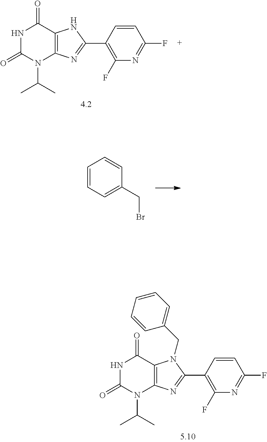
N1C(=O)N(C(C)C)C2=C(C1=O)N(CC1=CC=CC=C1)C(C1=C(F)N=C(F)C=C1)=N2.N1C(=O)N(C(C)C)C2=C(C1=O)NC(C1=C(F)N=C(F)C=C1)=N2.C1=CC=C(CBr)C=C1
